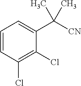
C1=CC(Cl)=C(Cl)C(C([CN])(C)C)=C1
